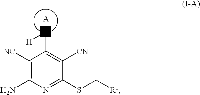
C1([NC])=C(N)N=C(SC[R1])C([CN])=C1C[H].[A]
